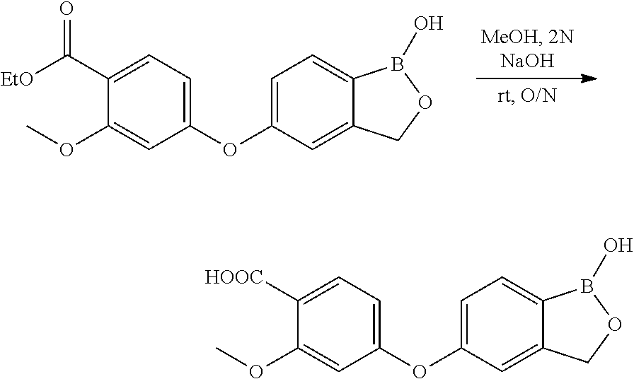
C1(C([EtO])=O)=CC=C(OC2=CC=C3C(=C2)COB3O)C=C1OC.C1([HOOC])=CC=C(OC2=CC=C3C(=C2)COB3O)C=C1OC
